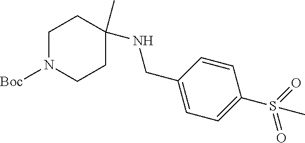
C1N([Boc])CCC(NCC2=CC=C(S(=O)(=O)C)C=C2)(C)C1
